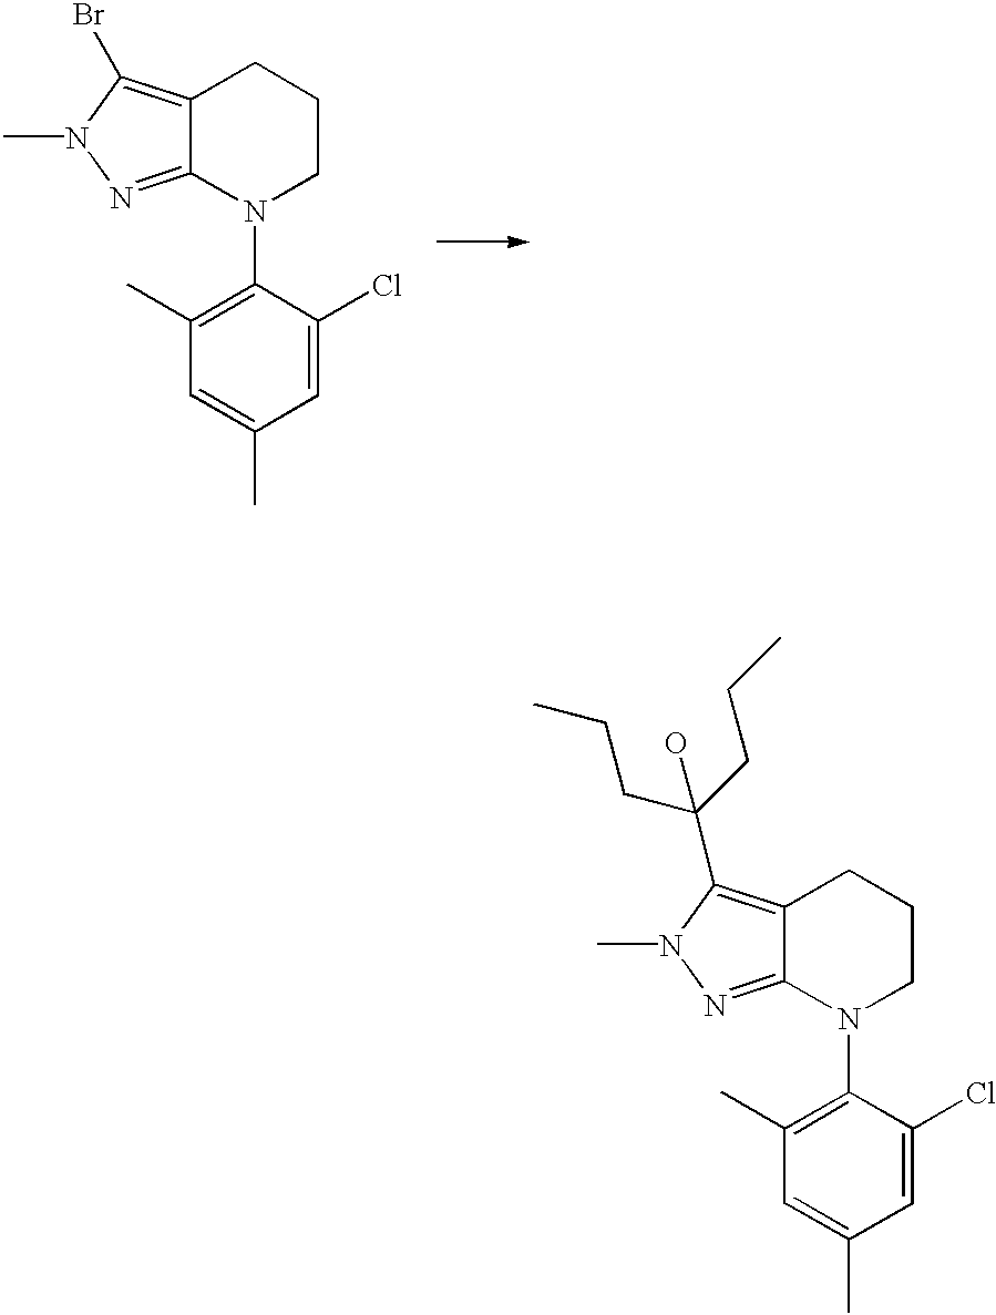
C1(C)=C(N2CCCC3=C(Br)N(C)N=C23)C(Cl)=CC(C)=C1.C1(C)=C(N2CCCC3=C(C(CCC)(CCC)O)N(C)N=C23)C(Cl)=CC(C)=C1
